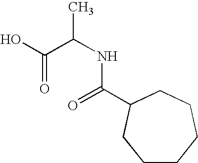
OC(C(NC(=O)C1CCCCCC1)C)=O
